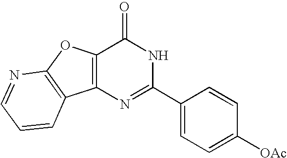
N1=C(C2=CC=C([OAc])C=C2)NC(=O)C2=C1C1=C(O2)N=CC=C1
